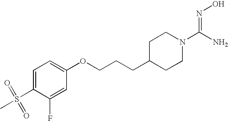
C1=C(S(C)(=O)=O)C(F)=CC(OCCCC2CCN(C(N)=NO)CC2)=C1
